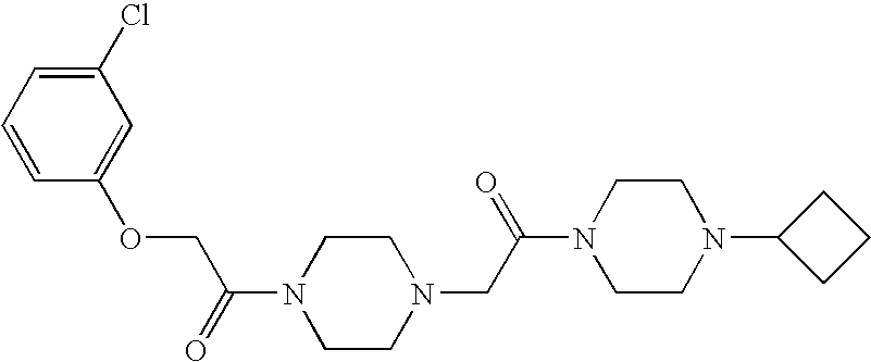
C(C(=O)N1CCN(CC(N2CCN(C3CCC3)CC2)=O)CC1)OC1=CC(Cl)=CC=C1
